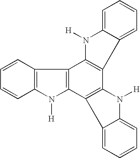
C12=C(C=CC=C1)C1=C(C3=C(C4=C1N([H])C1=CC=CC=C41)N([H])C1=CC=CC=C31)N2[H]
